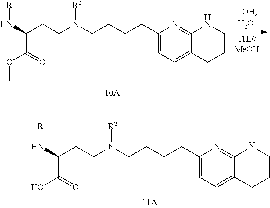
C(C(=O)O)(N[R1])CCN(CCCCC1=CC=C2C(=N1)NCCC2)[R2].C(C(=O)OC)(N[R1])CCN(CCCCC1=CC=C2C(=N1)NCCC2)[R2]
